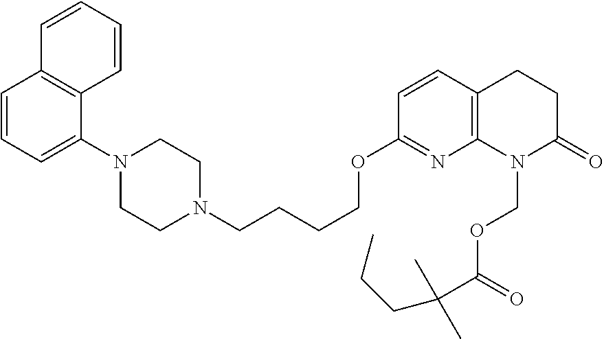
C1=CC=C(N2CCN(CCCCOC3=NC4=C(C=C3)CCC(=O)N4COC(C(C)(C)CCC)=O)CC2)C2=C1C=CC=C2
